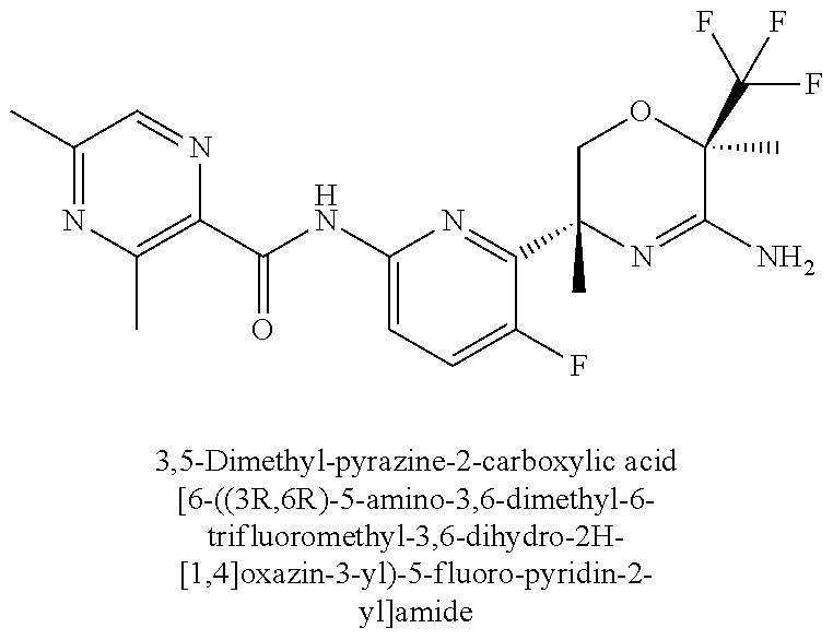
C1(C)=NC(C)=C(C(NC2=CC=C(F)C(C3(C)N=C(N)C(C)(C(F)(F)F)OC3)=N2)=O)N=C1
